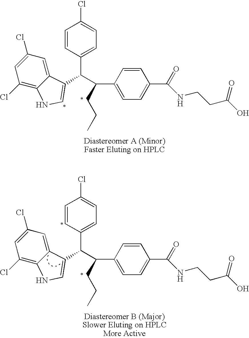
C1=CC(C(C(C2=CC=C(C(=O)NCCC(O)=O)C=C2)CCC)C2=CNC3=C(Cl)C=C(Cl)C=C32)=CC=C1Cl.C1=CC(C(C(C2=CC=C(C(=O)NCCC(O)=O)C=C2)CCC)C2=CNC3=C(Cl)C=C(Cl)C=C32)=CC=C1Cl
